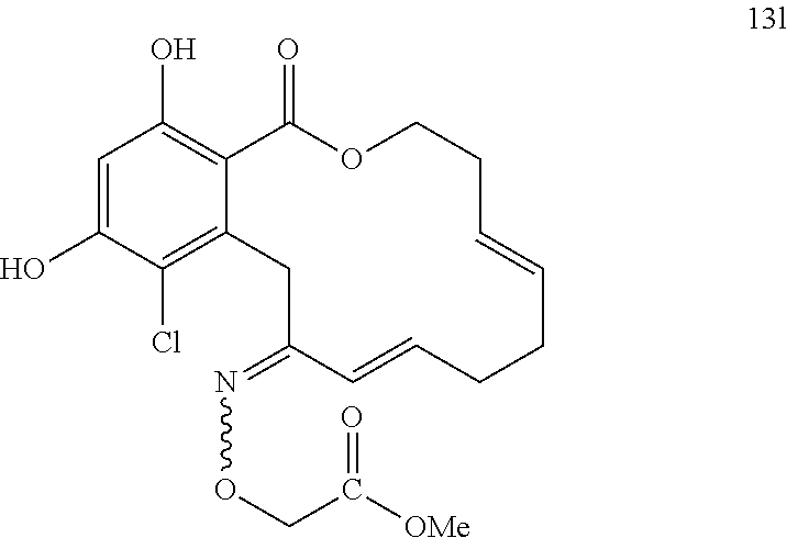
C1=C(O)C(Cl)=C2C(=C1O)C(=O)OCCC=CCCC=CC(=NOCC([OMe])=O)C2
